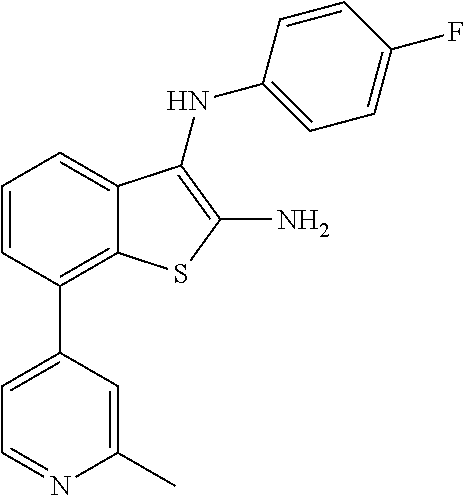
C1=C(F)C=CC(NC2=C(N)SC3=C(C4=CC=NC(C)=C4)C=CC=C32)=C1
